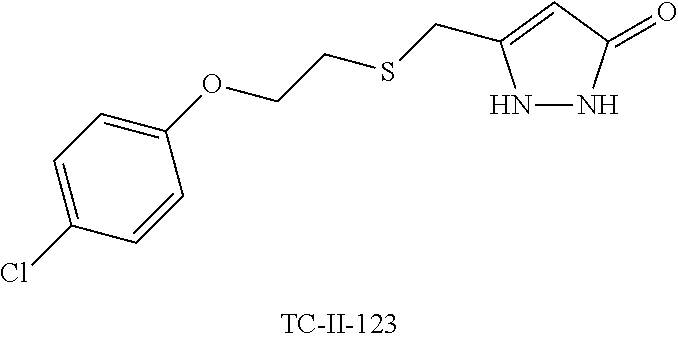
N1NC(=O)C=C1CSCCOC1=CC=C(Cl)C=C1
